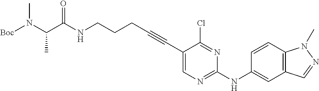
C(NCCCC#CC1=CN=C(NC2=CC3=C(C=C2)N(C)N=C3)N=C1Cl)(=O)C(N(C)[Boc])C
